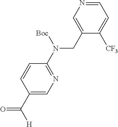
C1(CN(C2=NC=C(C([H])=O)C=C2)[Boc])=CN=CC=C1[CF3]
